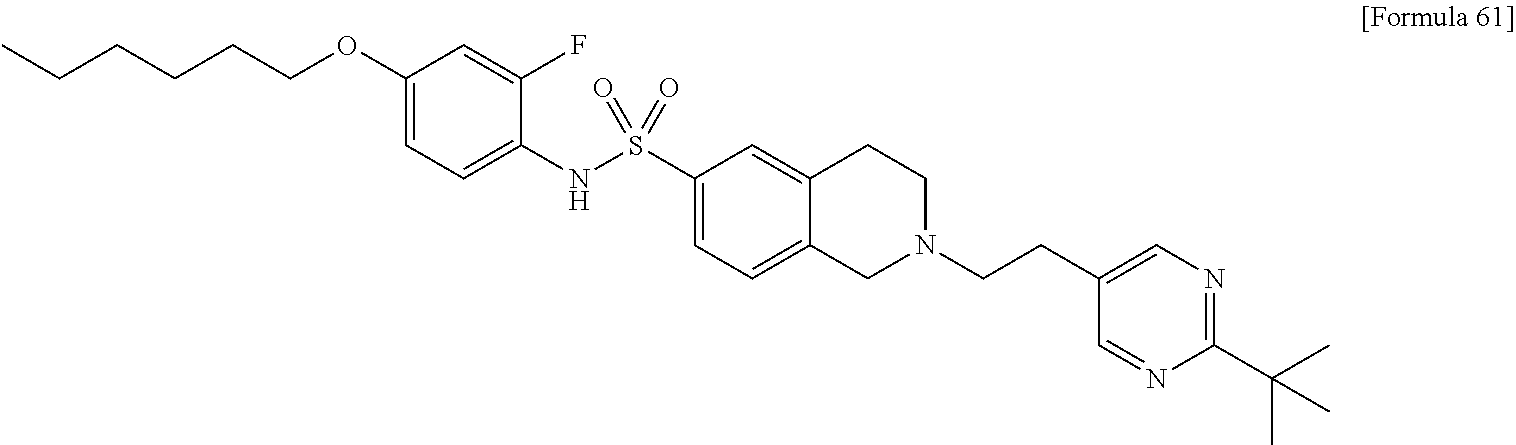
C1(OCCCCCC)=CC=C(NS(C2=CC=C3C(=C2)CCN(CCC2=CN=C(C(C)(C)C)N=C2)C3)(=O)=O)C(F)=C1
